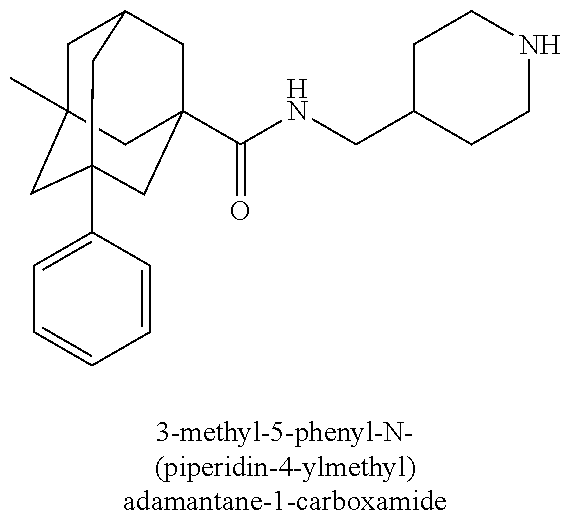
C1C2(C)CC3(C4=CC=CC=C4)CC(C(NCC4CCNCC4)=O)(CC1C3)C2
